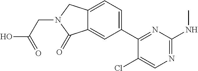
C1(C2=NC(NC)=NC=C2Cl)=CC=C2C(=C1)C(=O)N(CC(=O)O)C2
